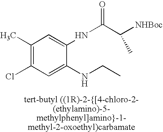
C1(C)=C(Cl)C=C(NCC)C(NC(C([NHBoc])C)=O)=C1
